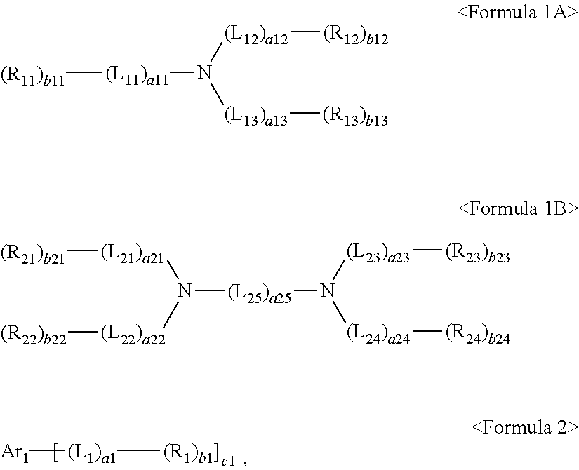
[Ar1][(L1)a1][(R1)b1]].[(R11)b11][(L11)a11]N([(L13)a13][(R13)b13])[(L12)a12][(R12)b12].[(L25)a25](N([(L24)a24][(R24)b24])[(L23)a23][(R23)b23])N([(L22)a22][(R22)b22])[(L21)a21][(R21)b21]
